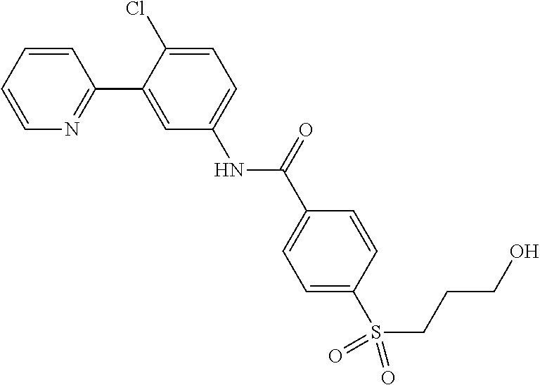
C1=CC=CN=C1C1=CC(NC(C2=CC=C(S(=O)(=O)CCCO)C=C2)=O)=CC=C1Cl
